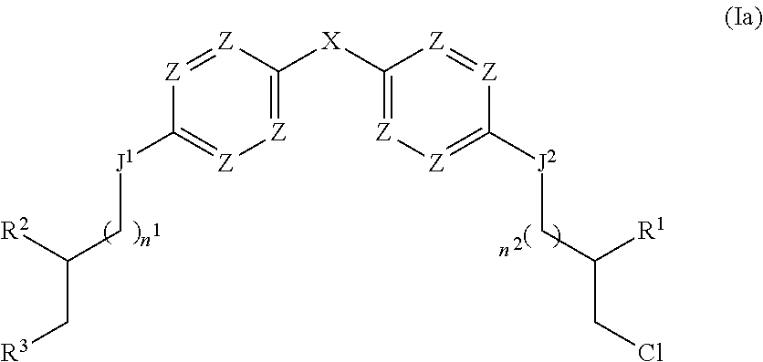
[R2]C(C[J1]C1=[Z][Z]=C([X]C2=[Z][Z]=C([J2]CC(CCl)[R1])[Z]=[Z]2)[Z]=[Z]1)C[R3]
